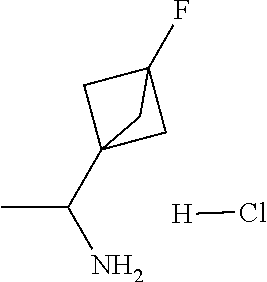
CC(C12CC(F)(C1)C2)N.[H]Cl
